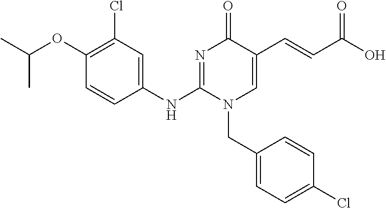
C1(Cl)=C(OC(C)C)C=CC(NC2=NC(=O)C(C=CC(O)=O)=CN2CC2=CC=C(Cl)C=C2)=C1
